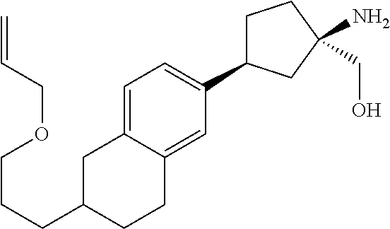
C1C(C2=CC=C3C(=C2)CCC(CCCOCC=C)C3)CC(N)(CO)C1
